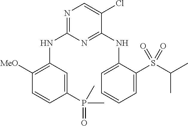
N1=C(NC2=C([MeO])C=CC(P(=O)(C)C)=C2)N=C(NC2=CC=CC=C2S(C(C)C)(=O)=O)C(Cl)=C1
